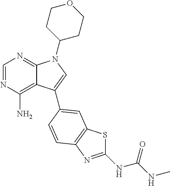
N1=CN=C2C(=C1N)C(C1=CC3=C(N=C(NC(=O)NC)S3)C=C1)=CN2C1CCOCC1
